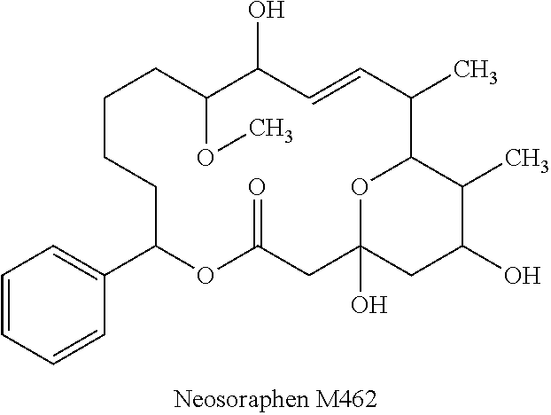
C1=CC=CC(C2OC(=O)CC3(O)OC(C(C)C=CC(O)C(OC)CCCC2)C(C)C(O)C3)=C1
